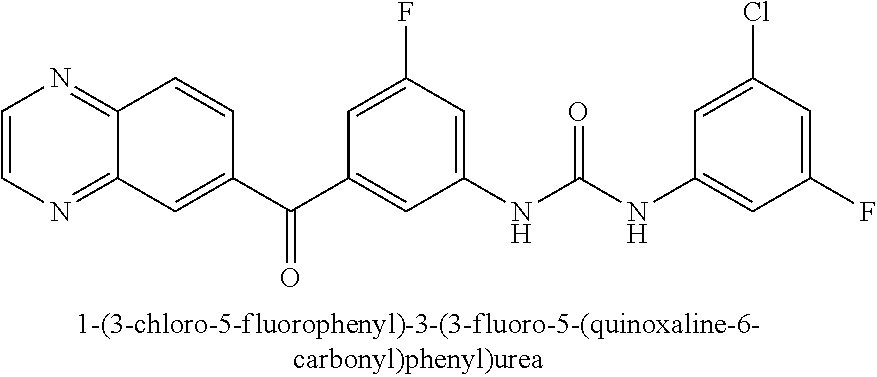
C1=CN=C2C(=N1)C=CC(C(C1=CC(NC(NC3=CC(F)=CC(Cl)=C3)=O)=CC(F)=C1)=O)=C2
